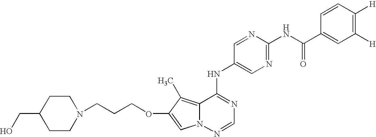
C(CCOC1=CN2C(=C1C)C(NC1=CN=C(NC(C3=CC([H])=C([H])C=C3)=O)N=C1)=NC=N2)N1CCC(CO)CC1
